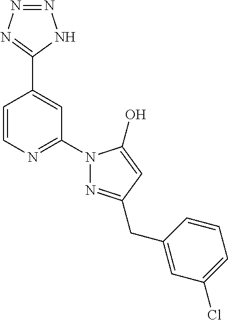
C1=CN=C(N2N=C(CC3=CC(Cl)=CC=C3)C=C2O)C=C1C1=NN=NN1
